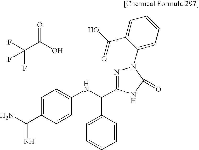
C(C(O)=O)(F)(F)F.NC(C1=CC=C(NC(C2=CC=CC=C2)C2=NN(C3=CC=CC=C3C(O)=O)C(=O)N2)C=C1)=N
